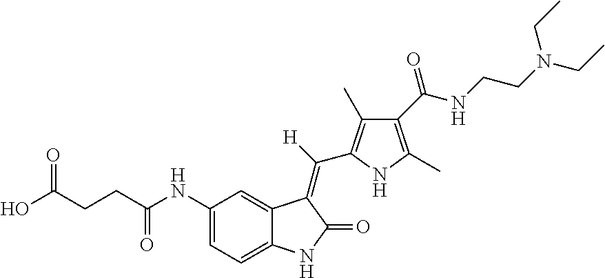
C1(NC(CCC(O)=O)=O)=CC=C2C(=C1)C(=C([H])C1=C(C)C(C(NCCN(CC)CC)=O)=C(C)N1)C(=O)N2
